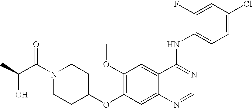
C1(OC2=C(OC)C=C3C(=C2)N=CN=C3NC2=CC=C(Cl)C=C2F)CCN(C(=O)C(O)C)CC1
